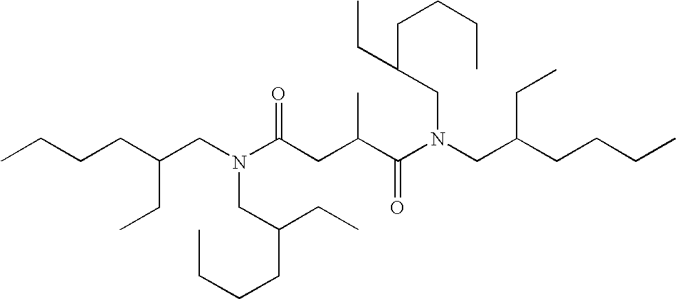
CCCCC(CN(C(CC(C(N(CC(CCCC)CC)CC(CCCC)CC)=O)C)=O)CC(CC)CCCC)CC
